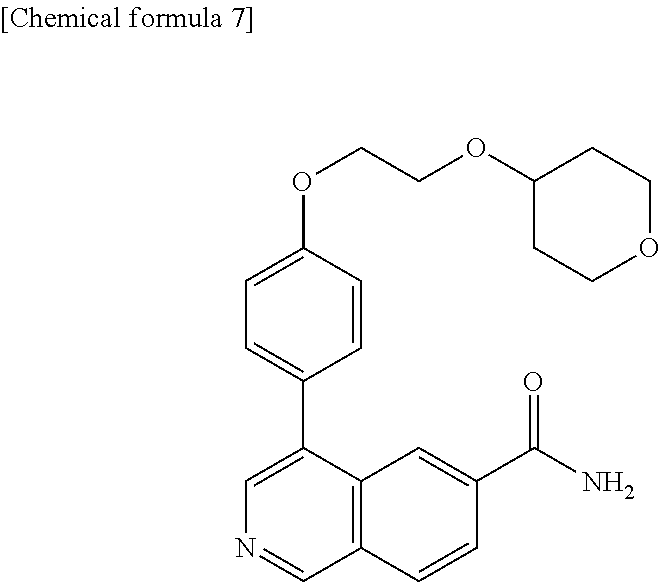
C1=C(C2=CN=CC3=C2C=C(C(N)=O)C=C3)C=CC(OCCOC2CCOCC2)=C1
